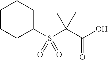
C1(S(C(C(O)=O)(C)C)(=O)=O)CCCCC1
